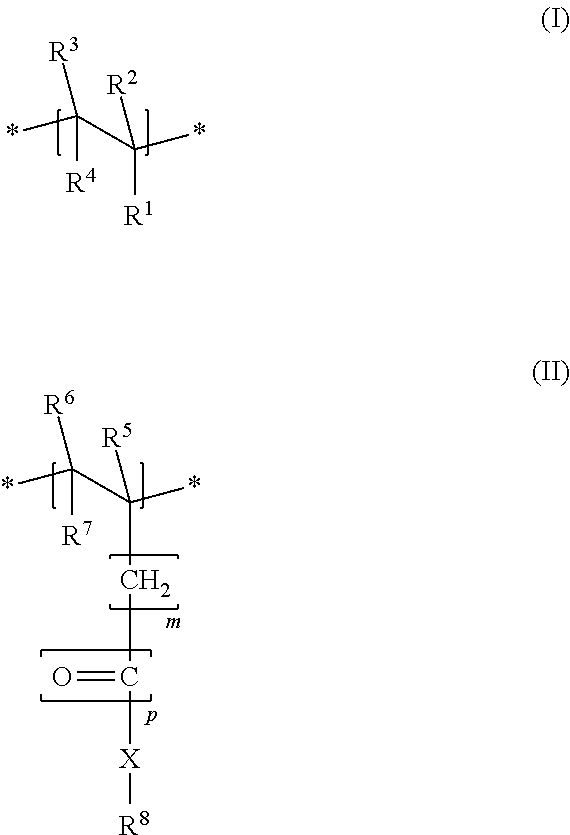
*C(C(*)([R1])[R2])([R3])[R4].*C(C(*)(CC([X][R8])=O)[R5])([R6])[R7]
